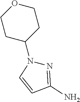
O1CCC(N2C=CC(N)=N2)CC1
